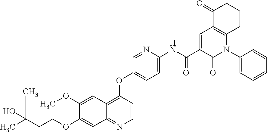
C1(OCCC(C)(C)O)=CC2=NC=CC(OC3=CC=C(NC(C4=CC5=C(N(C6=CC=CC=C6)C4=O)CCCC5=O)=O)N=C3)=C2C=C1OC
